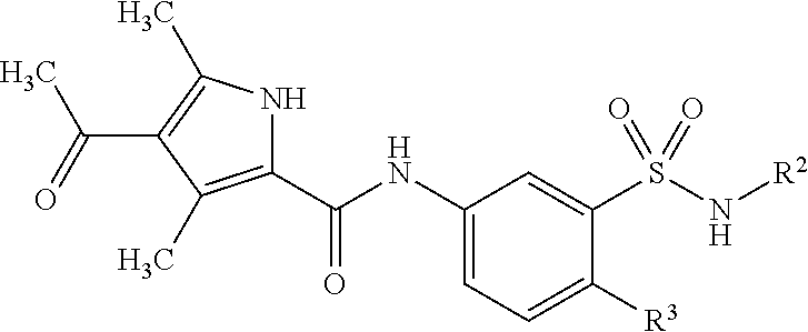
C1(NC(=O)C2=C(C)C(C(=O)C)=C(C)N2)=CC=C([R3])C(S(=O)(=O)N[R2])=C1
